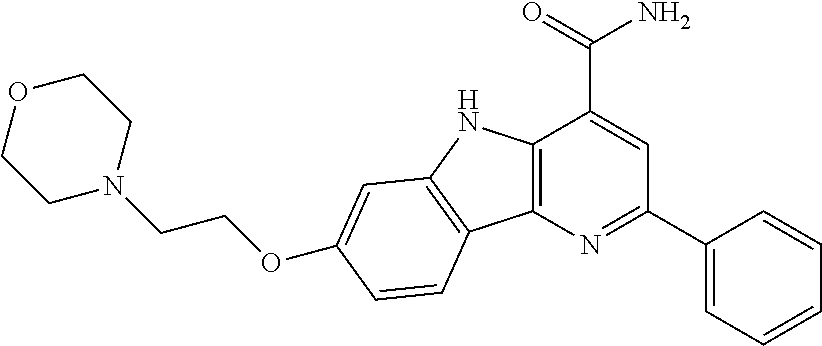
C1OCCN(CCOC2=CC3=C(C4=C(N3)C(C(=O)N)=CC(C3=CC=CC=C3)=N4)C=C2)C1
